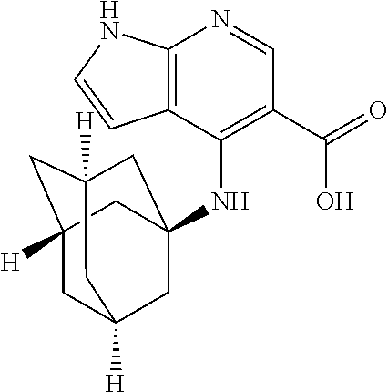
C12=C(C(NC34CC5([H])CC([H])(CC([H])(C3)C5)C4)=C(C(=O)O)C=N1)C=CN2
